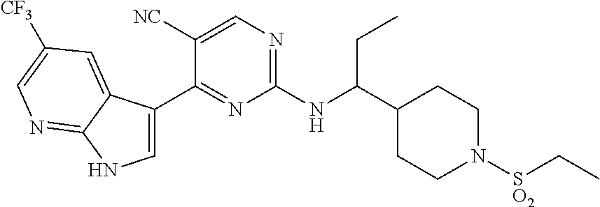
C1(C(NC2=NC=C([NC])C(C3=CNC4=NC=C([CF3])C=C34)=N2)CC)CCN([SO2]CC)CC1
